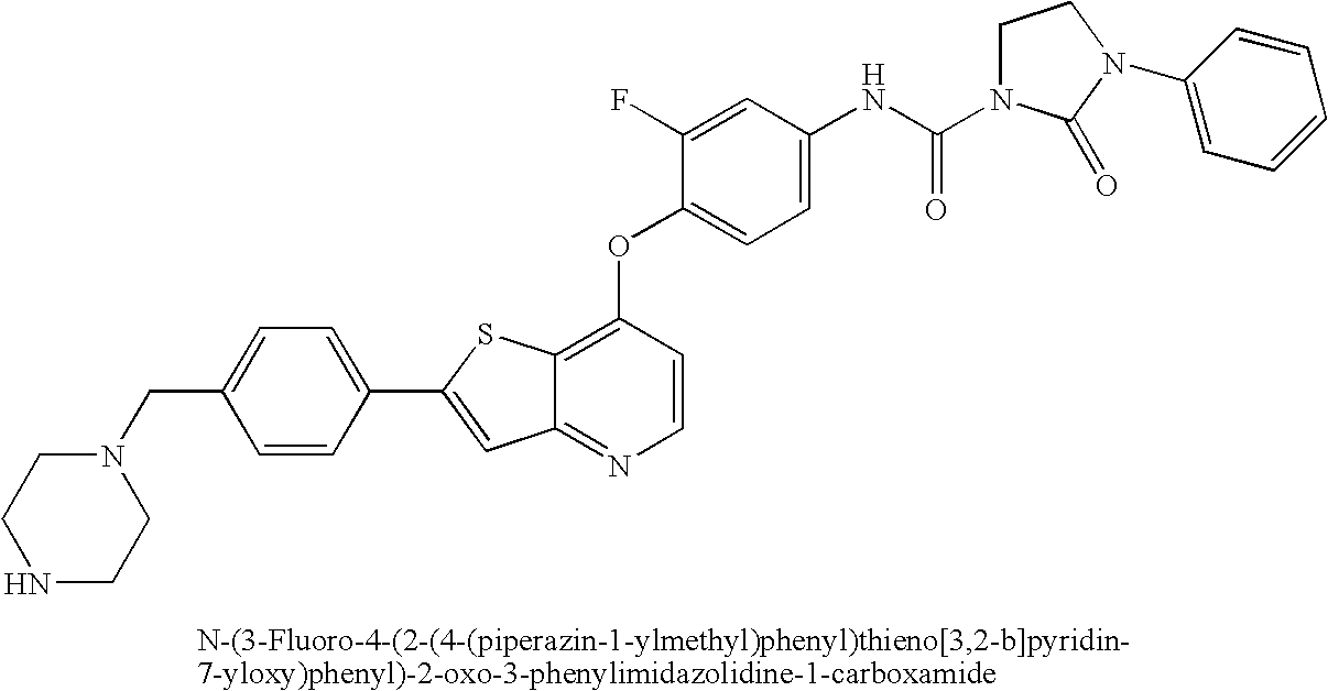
C12=C(OC3=CC=C(NC(=O)N4CCN(C5=CC=CC=C5)C4=O)C=C3F)C=CN=C1C=C(C1=CC=C(CN3CCNCC3)C=C1)S2
